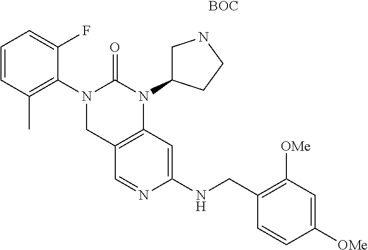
C1C2=C(N(C3CNCC3)C(=O)N1C1=C(C)C=CC=C1F)C=C(NCC1=C([OMe])C=C([OMe])C=C1)N=C2.[BOC]
